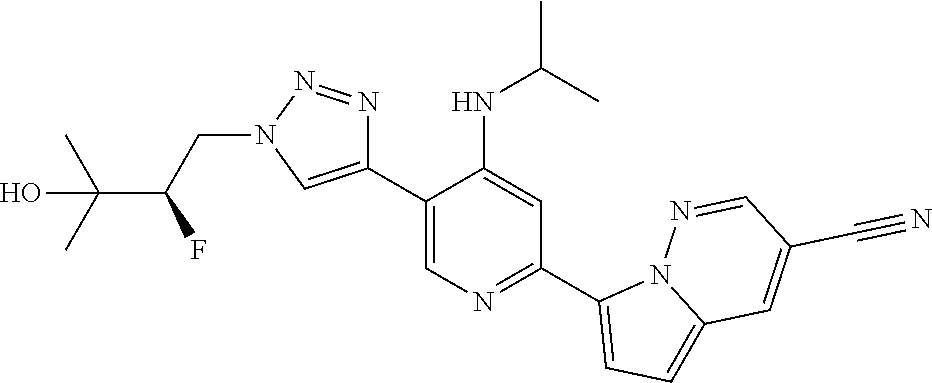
C1(C2=CN(CC(C(C)(C)O)F)N=N2)=CN=C(C2=CC=C3N2N=CC(C#N)=C3)C=C1NC(C)C
